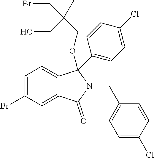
C1=C(Br)C=C2C(=C1)C(OCC(CO)(CBr)C)(C1=CC=C(Cl)C=C1)N(CC1=CC=C(Cl)C=C1)C2=O
